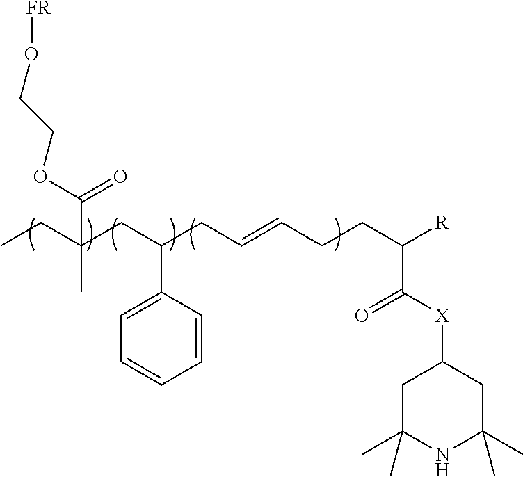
O(C(=O)C(CC)(CC(CC=CCCC([R])C([X]C1CC(C)(C)NC(C)(C)C1)=O)C1=CC=CC=C1)C)CCO[FR]
